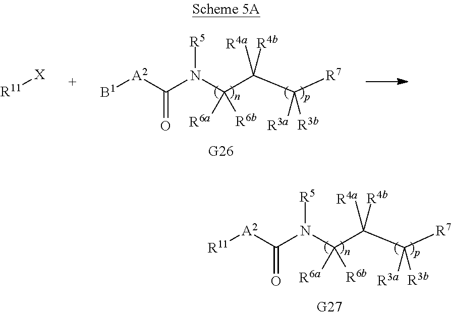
C(C(C([R7])([R3a])[R3b])([R4a])[R4b])(N([R5])C(=O)[A2][B1])([R6a])[R6b].[R11][X].C(C(C([R7])([R3a])[R3b])([R4a])[R4b])(N([R5])C(=O)[A2][R11])([R6a])[R6b]
